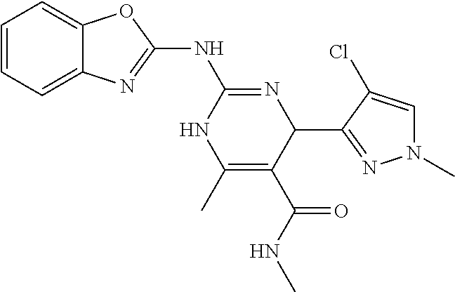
C1=CC=C2C(=C1)N=C(NC1=NC(C3=NN(C)C=C3Cl)C(C(=O)NC)=C(C)N1)O2
